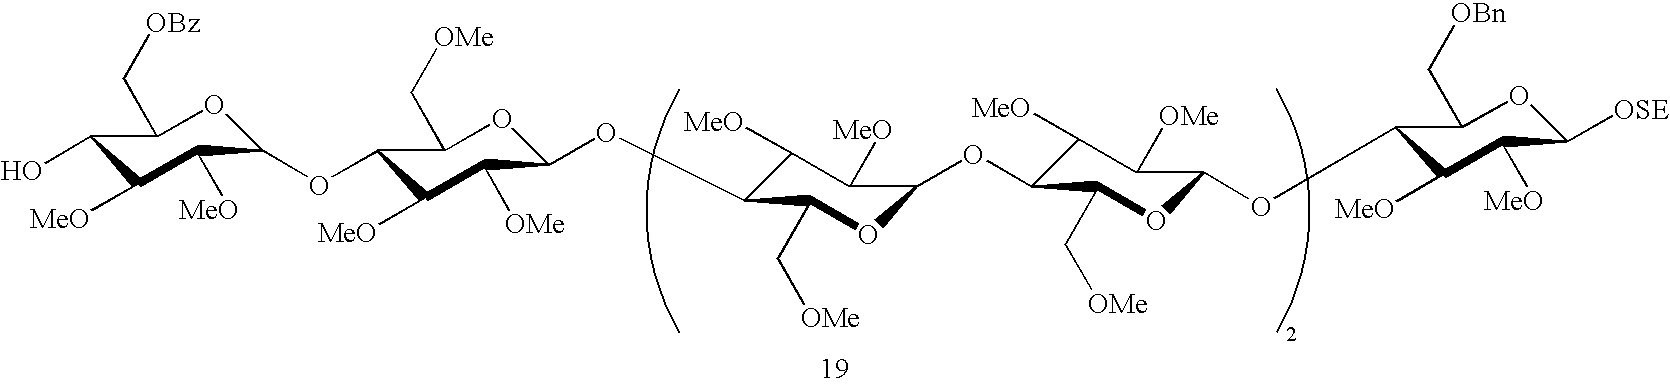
C1([MeO])C([MeO])C(OC2C([MeO])C([OMe])C(OC3C([MeO])C([MeO])C(OC4C([MeO])C([OMe])C(OC5C([MeO])C([MeO])C([OSE])OC5C[OBn])OC4C[OMe])OC3C[OMe])OC2C[OMe])OC(C[OBz])C1O
